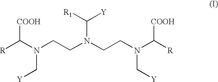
[R]C(N(C[Y])CCN(C([R1])[Y])CCN(C([R])[COOH])C[Y])[COOH]
